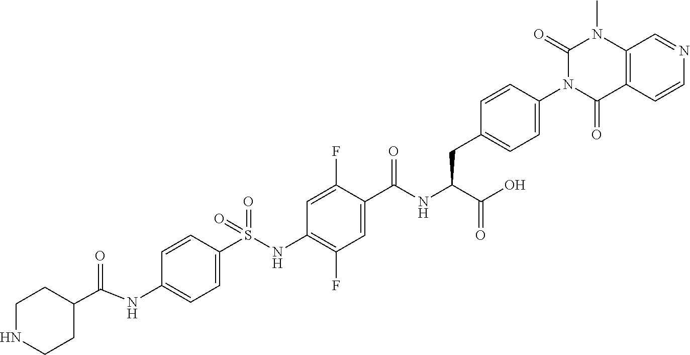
C1=C(S(NC2=C(F)C=C(C(NC(C(O)=O)CC3=CC=C(N4C(=O)C5=C(N(C)C4=O)C=NC=C5)C=C3)=O)C(F)=C2)(=O)=O)C=CC(NC(=O)C2CCNCC2)=C1
